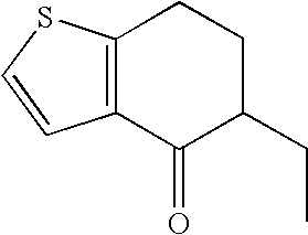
C12=C(C(=O)C(CC)CC1)C=CS2
